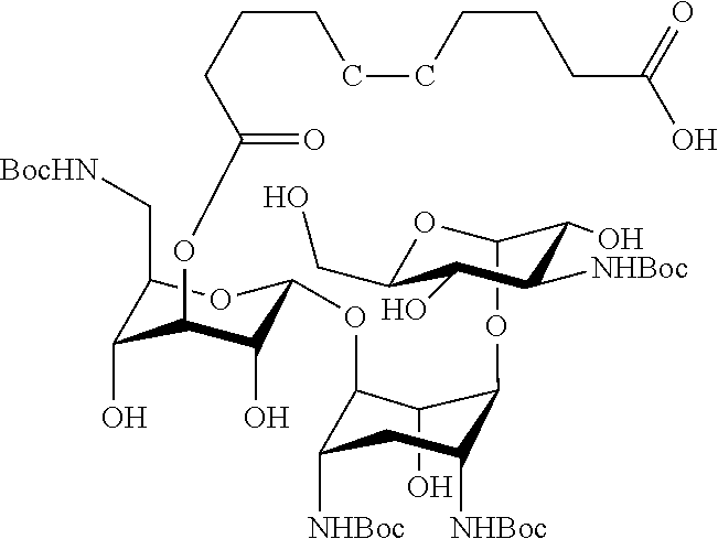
C(C1C(O)C(OC(=O)CCCCCCCCC(O)=O)C(O)C(OC2C([NHBoc])CC([NHBoc])C(OC3OC(CO)C(O)C([NHBoc])C3O)C2O)O1)[BocHN]
